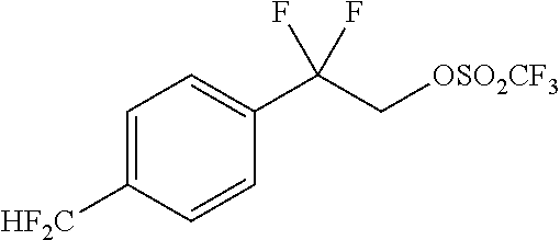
C1=C([HF2C])C=CC(C(C[OSO2CF3])(F)F)=C1
